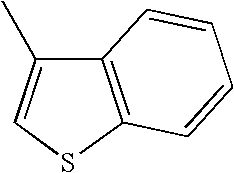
C12=C(SC=C1C)C=CC=C2
